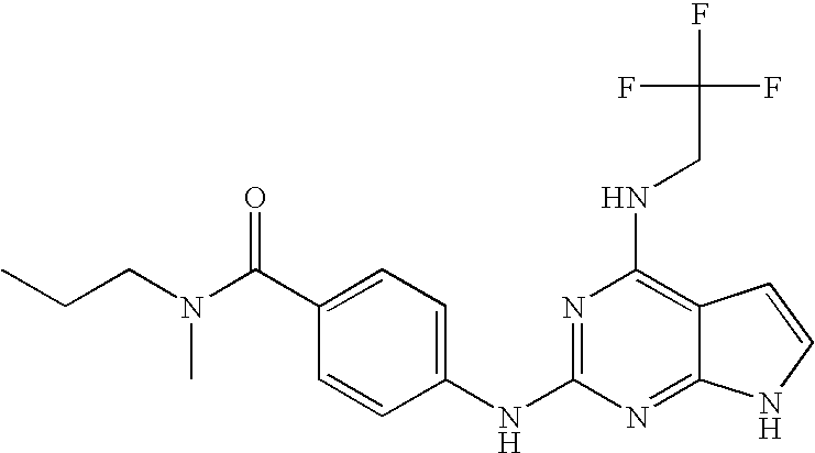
CCCN(C(C1=CC=C(NC2=NC(NCC(F)(F)F)=C3C(=N2)NC=C3)C=C1)=O)C
